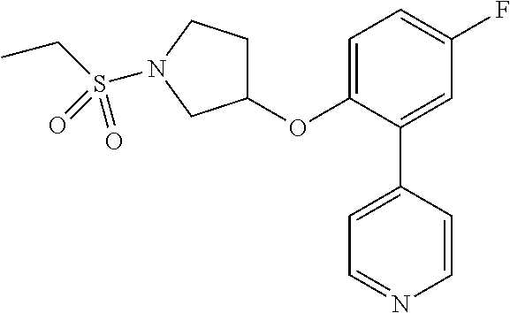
C1(OC2=CC=C(F)C=C2C2=CC=NC=C2)CCN(S(CC)(=O)=O)C1
